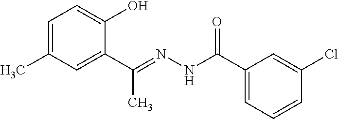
C1=C(C)C=C(C(=NNC(C2=CC=CC(Cl)=C2)=O)C)C(O)=C1
